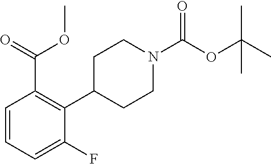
C1=CC=C(F)C(C2CCN(C(OC(C)(C)C)=O)CC2)=C1C(=O)OC
